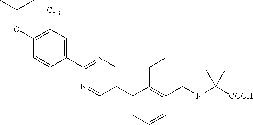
O(C(C)C)C1=C([CF3])C=C(C2=NC=C(C3=CC=CC(CNC4([COOH])CC4)=C3CC)C=N2)C=C1
